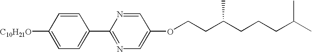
C1([C10H21O])=CC=C(C2=NC=C(OCCC(CCCC(C)C)C)C=N2)C=C1
